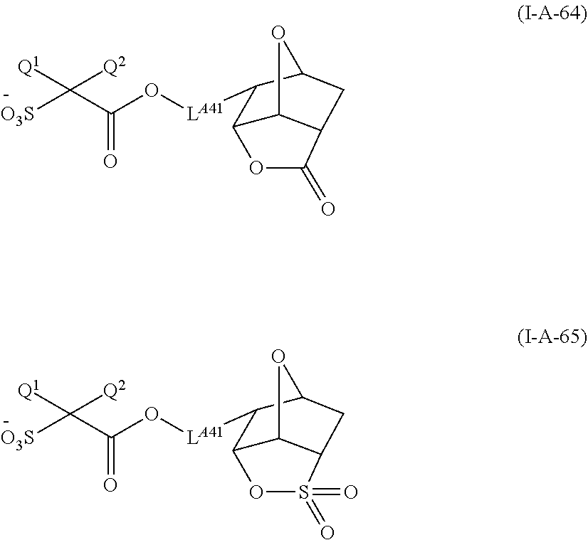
[O3S]C(C(O[LA41]C1C2OC3C(C2)C(=O)OC31)=O)([Q1])[Q2].[O3S]C(C(O[LA41]C1C2OC3C(C2)S(=O)(=O)OC31)=O)([Q1])[Q2]
